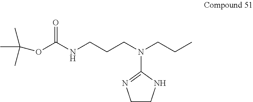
O(C(NCCCN(CCC)C1=NCCN1)=O)C(C)(C)C
